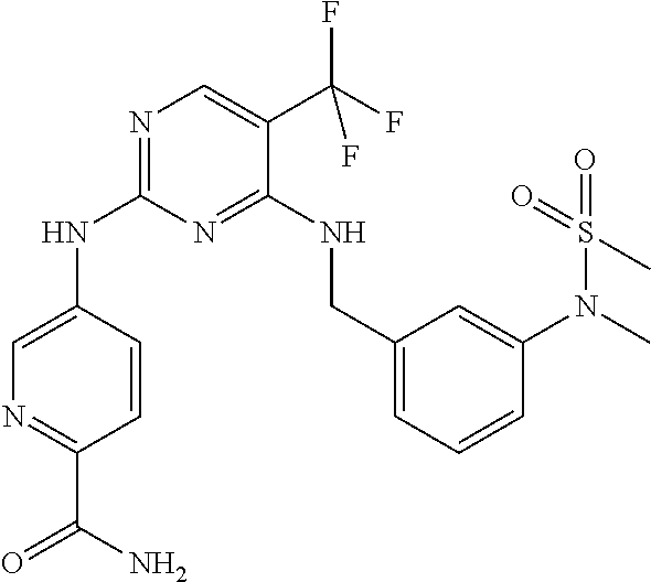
C1=CC(NC2=NC=C(C(F)(F)F)C(NCC3=CC=CC(N(C)S(=O)(=O)C)=C3)=N2)=CN=C1C(=O)N
